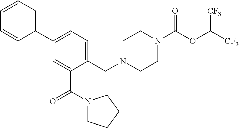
C1=CC=C(C2=CC=C(CN3CCN(C(OC([CF3])[CF3])=O)CC3)C(C(=O)N3CCCC3)=C2)C=C1
